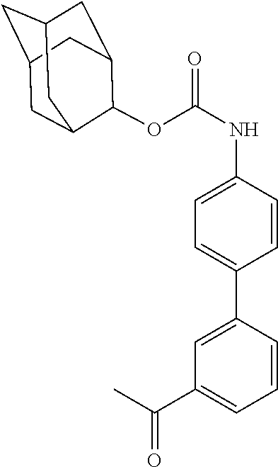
C1C2CC3CC(C(OC(NC4=CC=C(C5=CC(C(C)=O)=CC=C5)C=C4)=O)C1C3)C2
